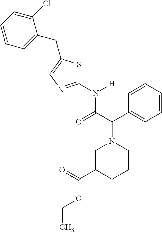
C1C(C(=O)OCC)CCCN1C(C1=CC=CC=C1)C(N([H])C1=NC=C(CC2=CC=CC=C2Cl)S1)=O
